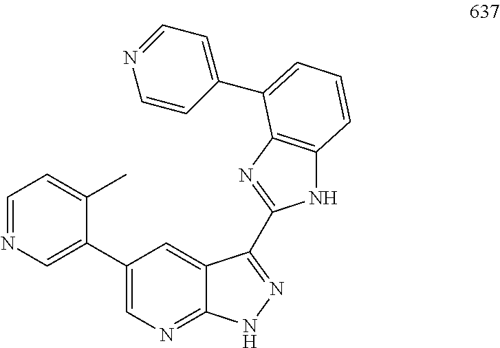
C1=NC=C(C2=CN=C3C(=C2)C(C2=NC4=C(N2)C=CC=C4C2=CC=NC=C2)=NN3)C(C)=C1
